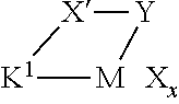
[X]1[K1][M][Y]1
